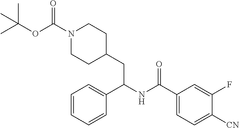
C1=C(C(NC(C2=CC=CC=C2)CC2CCN(C(=O)OC(C)(C)C)CC2)=O)C=C(F)C([CN])=C1
